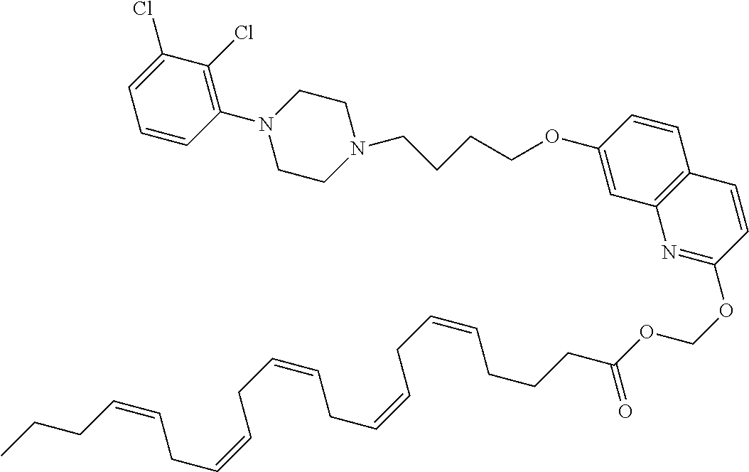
C1(OCCCCN2CCN(C3=C(Cl)C(Cl)=CC=C3)CC2)=CC2=C(C=C1)C=CC(OCOC(CCCC=CCC=CCC=CCC=CCC=CCCC)=O)=N2
